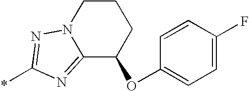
N1=C(*)N=C2N1CCCC2OC1=CC=C(F)C=C1
